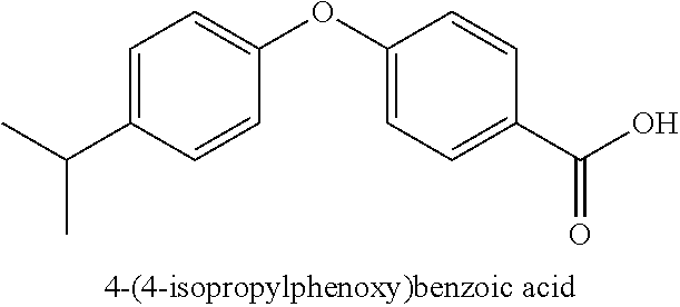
C1=C(C(C)C)C=CC(OC2=CC=C(C(O)=O)C=C2)=C1
